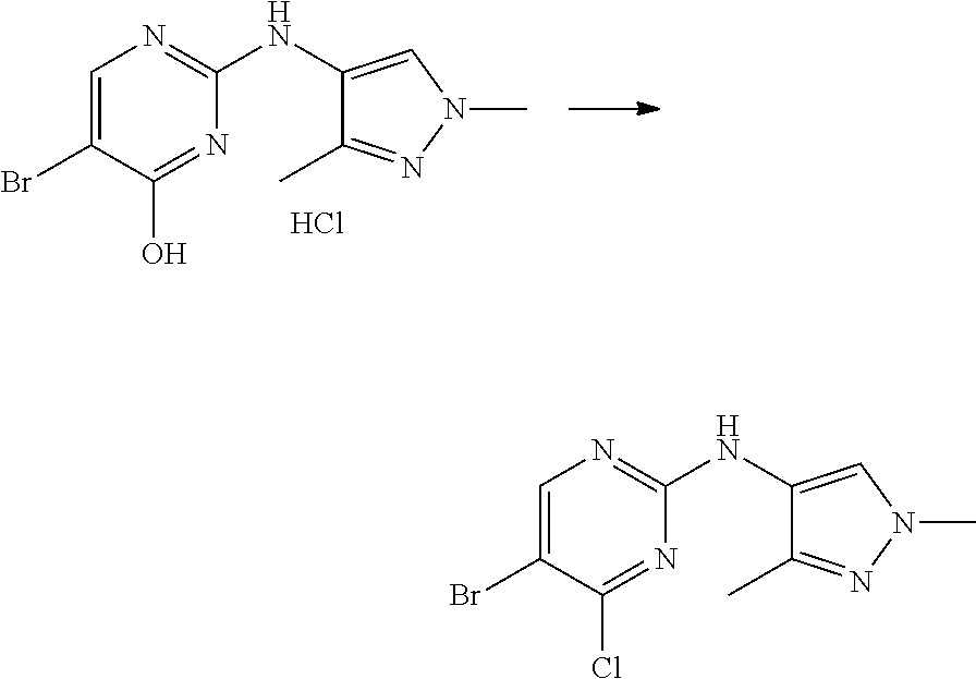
C1=C(Br)C(Cl)=NC(NC2=CN(C)N=C2C)=N1.C1=C(Br)C(O)=NC(NC2=CN(C)N=C2C)=N1.Cl
